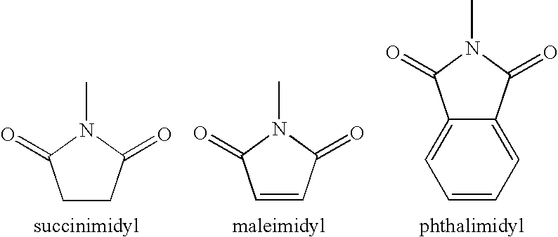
C12=CC=CC=C1C(=O)N(C)C2=O.C1=CC(=O)N(C)C1=O.C1CC(=O)N(C)C1=O
